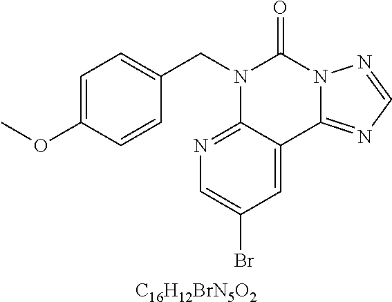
C1=C(OC)C=CC(CN2C3=NC=C(Br)C=C3C3=NC=NN3C2=O)=C1.[C16H12BrN5O2]
